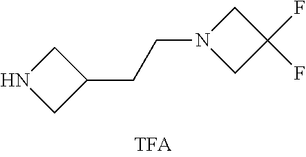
N1CC(CCN2CC(F)(F)C2)C1
